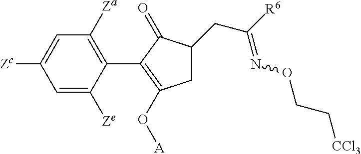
C1=C([Zc])C=C([Ze])C(C2=C(O[A])CC(CC([R6])=NOCC[CCl3])C2=O)=C1[Za]
